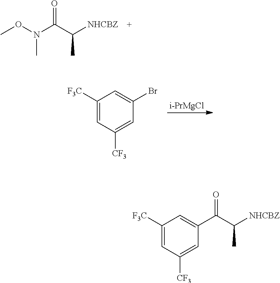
O=C(C([NHCBZ])C)N(OC)C.[i-PrMgCl].C1([F3C])=CC([CF3])=CC(Br)=C1.C1([F3C])=CC([CF3])=CC(C(C([NHCBZ])C)=O)=C1
